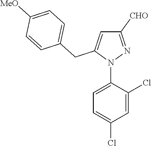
C1=C(N2N=C([CHO])C=C2CC2=CC=C([MeO])C=C2)C(Cl)=CC(Cl)=C1
